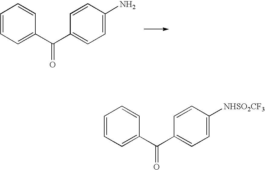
C(C1=CC=CC=C1)(=O)C1=CC=C(N)C=C1.C(C1=CC=CC=C1)(=O)C1=CC=C([NHSO2CF3])C=C1
